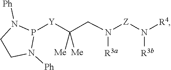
P1([Y]C(CN([Z]N([R3b])[R4])[R3a])([Me])[Me])N([Ph])CCN1[Ph]
